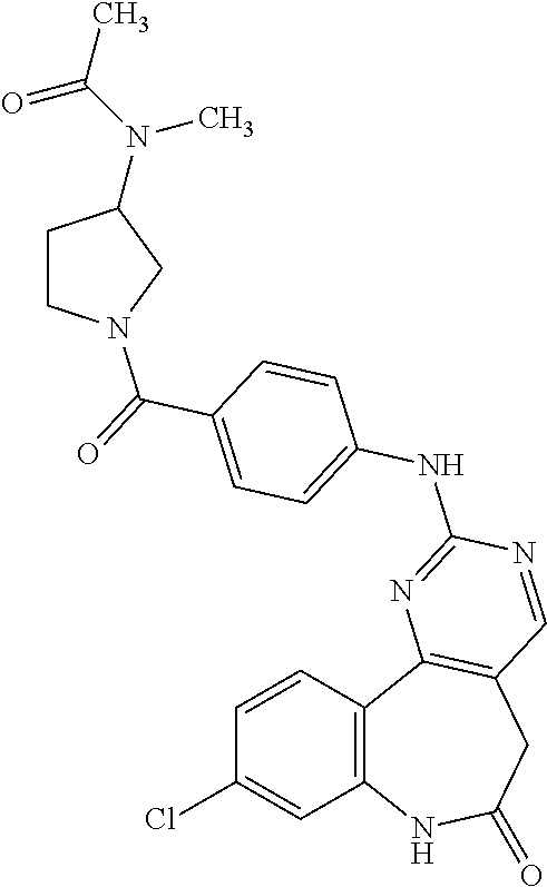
C1=CC2=C(C=C1Cl)NC(=O)CC1=C2N=C(NC2=CC=C(C(=O)N3CCC(N(C(C)=O)C)C3)C=C2)N=C1
